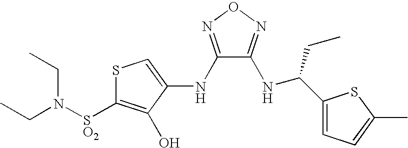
CCN(CC)[SO2]C1=C(O)C(NC2=NON=C2NC(C2=CC=C(C)S2)CC)=CS1
